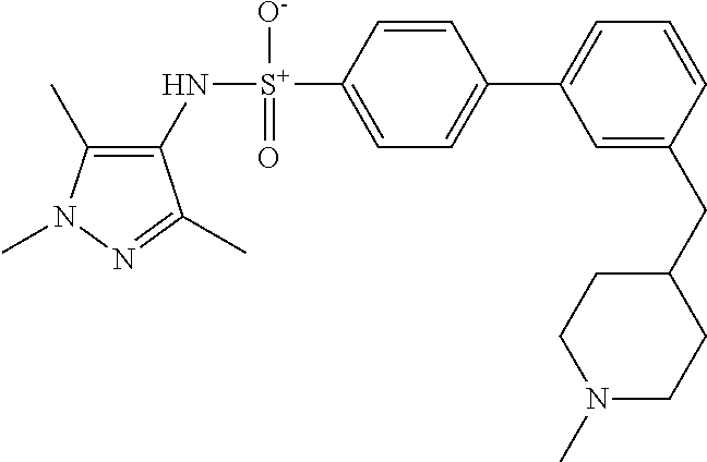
C1(C)=C(N[S+](C2=CC=C(C3=CC=CC(CC4CCN(C)CC4)=C3)C=C2)([O-])=O)C(C)=NN1C
